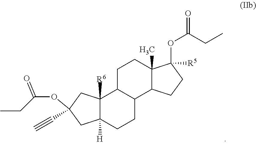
C12([R6])C([H])(CCC3C1CCC1(C)C3CCC1(OC(CC)=O)[R5])CC(C#C)(OC(CC)=O)C2
